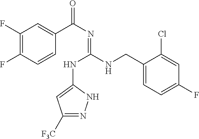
C1(F)=C(F)C=CC(C(N=C(NC2=CC([F3C])=NN2)NCC2=CC=C(F)C=C2Cl)=O)=C1
